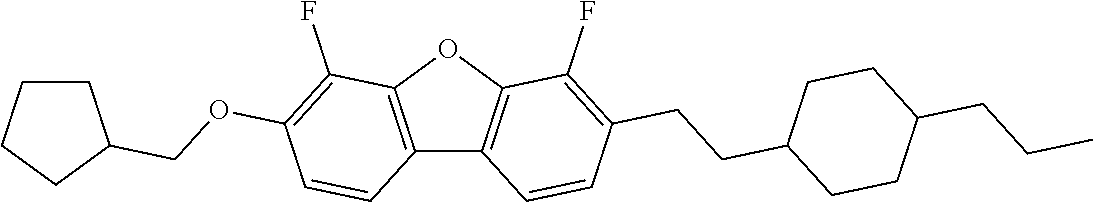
C12=C(OC3=C1C=CC(CCC1CCC(CCC)CC1)=C3F)C(F)=C(OCC1CCCC1)C=C2
